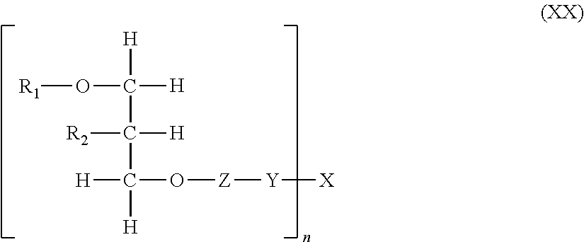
[R1]OC([H])([H])C([H])([R2])C([H])([H])O[Z][Y][X]
